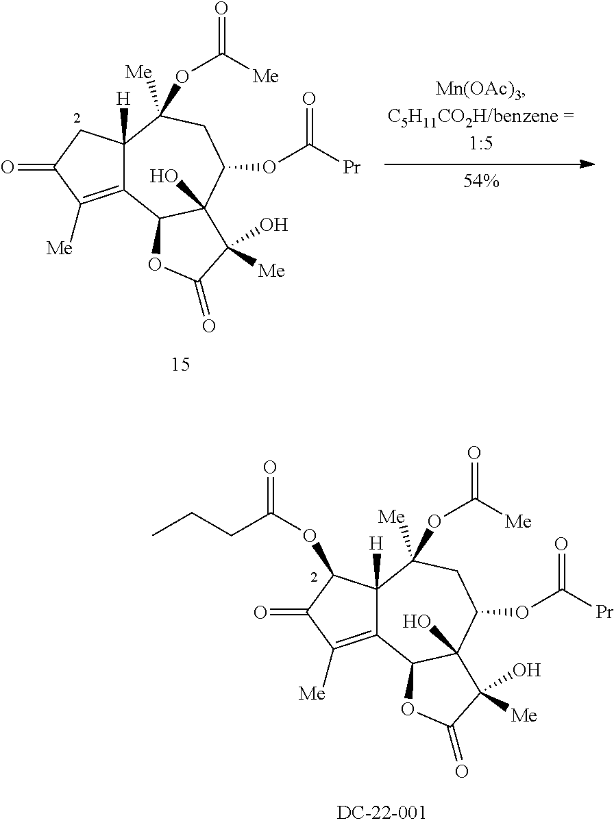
C12=C([Me])C(=O)CC1([H])C([Me])(OC(=O)[Me])CC(OC([Pr])=O)C1(O)C2OC(=O)C1([Me])O.C12=C([Me])C(=O)C(OC(CCC)=O)C1([H])C([Me])(OC(=O)[Me])CC(OC([Pr])=O)C1(O)C2OC(=O)C1([Me])O
